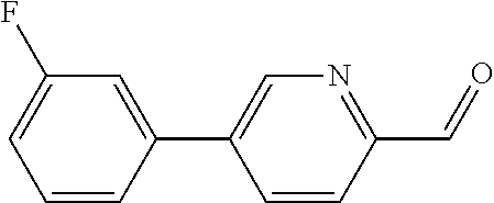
C1=CC(C=O)=NC=C1C1=CC(F)=CC=C1
